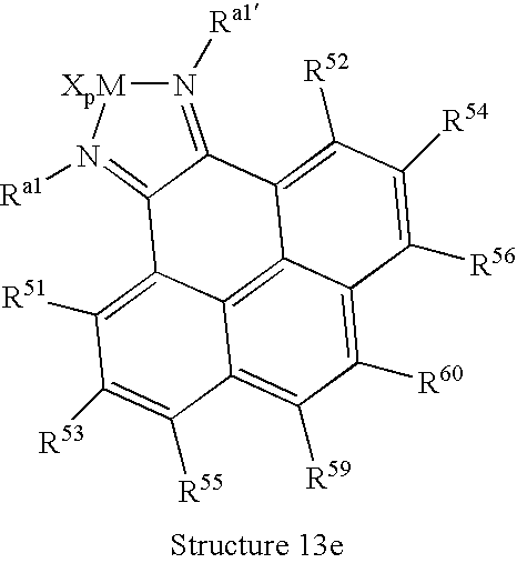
[XpM]1N([Ra1])=C2C(=N1[Ra1])C1=C([R52])C([R54])=C([R56])C3=C([R60])C([R59])=C4C(=C13)C2=C([R51])C([R53])=C4[R55]
